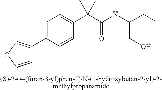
C1(C2=COC=C2)=CC=C(C(C(NC(CC)CO)=O)(C)C)C=C1
